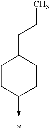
C1CC(->C)CCC1CCC
